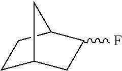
C1C2CC(F)C(C1)C2
